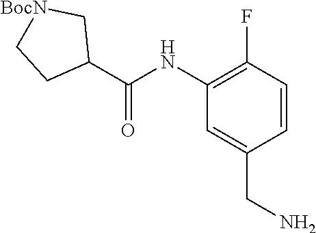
C1(NC(C2C[BocN]CC2)=O)=C(F)C=CC(CN)=C1
